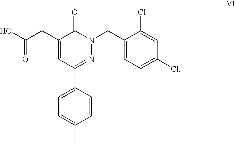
C1(CC(O)=O)=CC(C2=CC=C(C)C=C2)=NN(CC2=CC=C(Cl)C=C2Cl)C1=O
